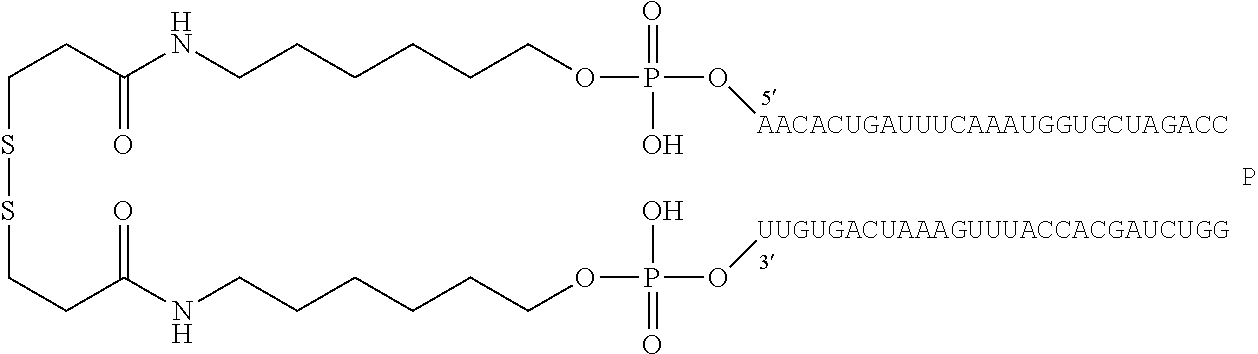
C(CC(NCCCCCCOP(O[AACACUGAUUUCAAAUGGUGCUAGACC])(=O)O)=O)SSCCC(NCCCCCCOP(O[UUGUGACUAAAGUUUACCACGAUCUGG])(=O)O)=O.P
